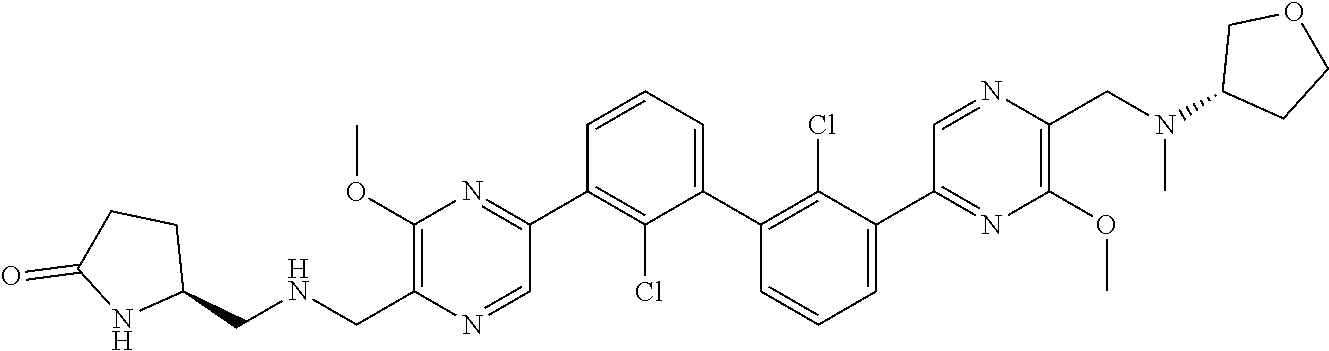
C1(C2=NC(OC)=C(C[HN]CC3CCC(=O)N3)N=C2)=C(Cl)C(C2=C(Cl)C(C3=NC(OC)=C(CN(C4CCOC4)C)N=C3)=CC=C2)=CC=C1
